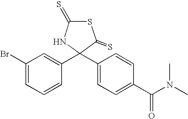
C1(Br)=CC=CC(C2(C3=CC=C(C(N(C)C)=O)C=C3)C(=S)SC(=S)N2)=C1
